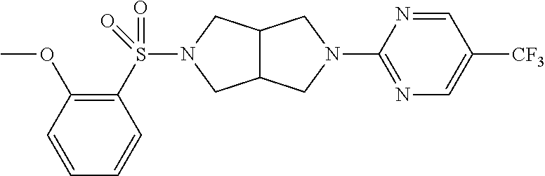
COC1=C(S(N2CC3C(C2)CN(C2=NC=C([CF3])C=N2)C3)(=O)=O)C=CC=C1
